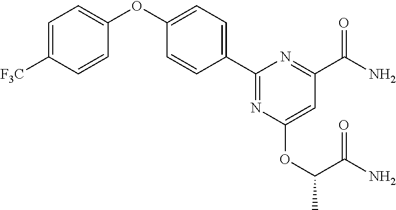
C1=C([F3C])C=CC(OC2=CC=C(C3=NC(OC(C)C(=O)N)=CC(C(N)=O)=N3)C=C2)=C1
